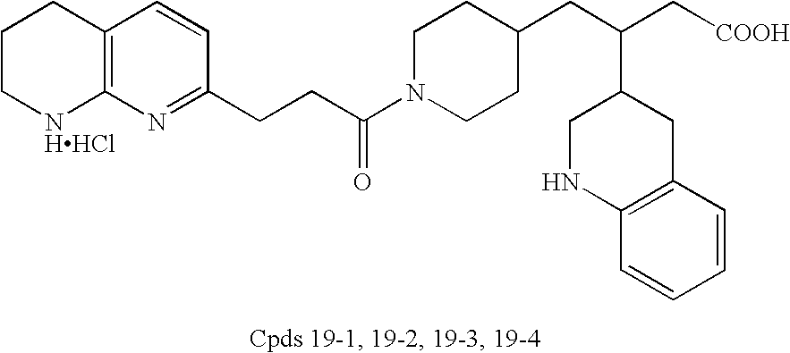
C1CC(CC(C[COOH])C2CNC3=C(C2)C=CC=C3)CCN1C(CCC1=NC2=C(CCC[NHHCl]2)C=C1)=O
